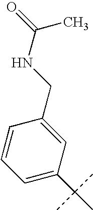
C1=C(C(C)(C)C)C=C(CNC(=O)C)C=C1
